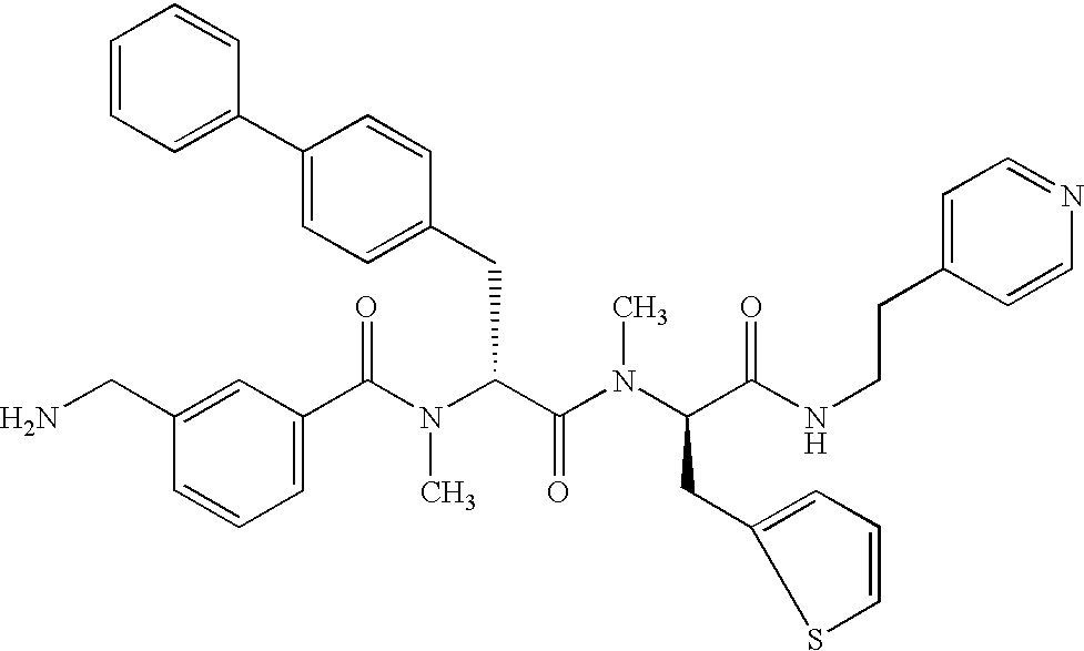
C1(C(N(C(C(=O)N(C)C(CC2=CC=CS2)C(=O)NCCC2=CC=NC=C2)CC2=CC=C(C3=CC=CC=C3)C=C2)C)=O)=CC=CC(CN)=C1
